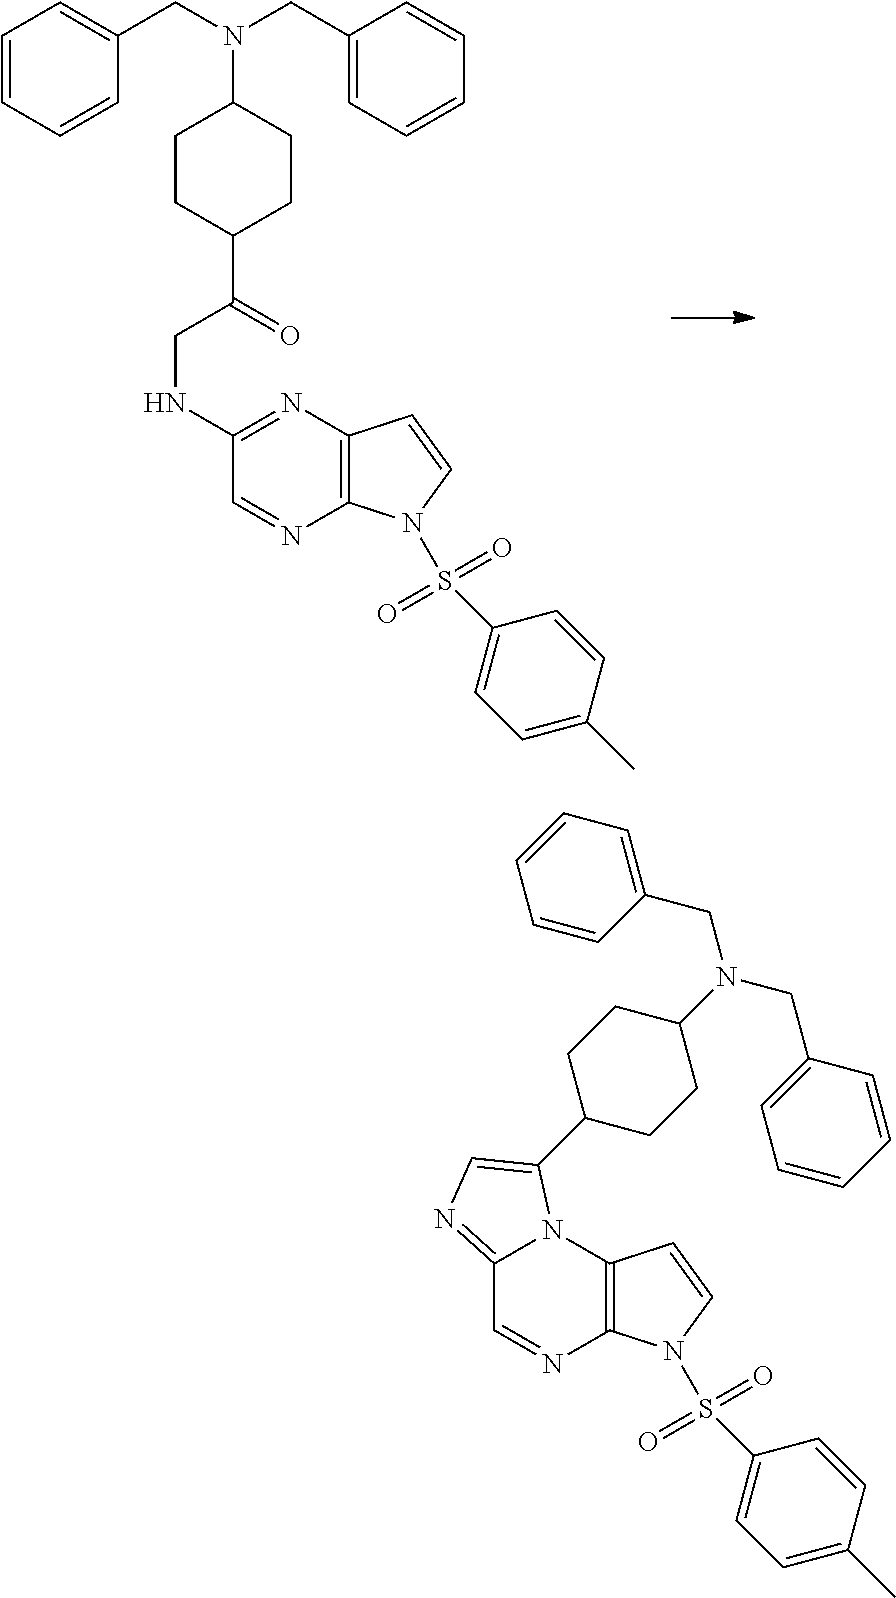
C1=CC=CC(CN(CC2=CC=CC=C2)C2CCC(C(CNC3=NC4=C(N=C3)N(S(C3=CC=C(C)C=C3)(=O)=O)C=C4)=O)CC2)=C1.C1=CC=CC(CN(CC2=CC=CC=C2)C2CCC(C3=CN=C4C=NC5=C(N43)C=CN5S(C3=CC=C(C)C=C3)(=O)=O)CC2)=C1
